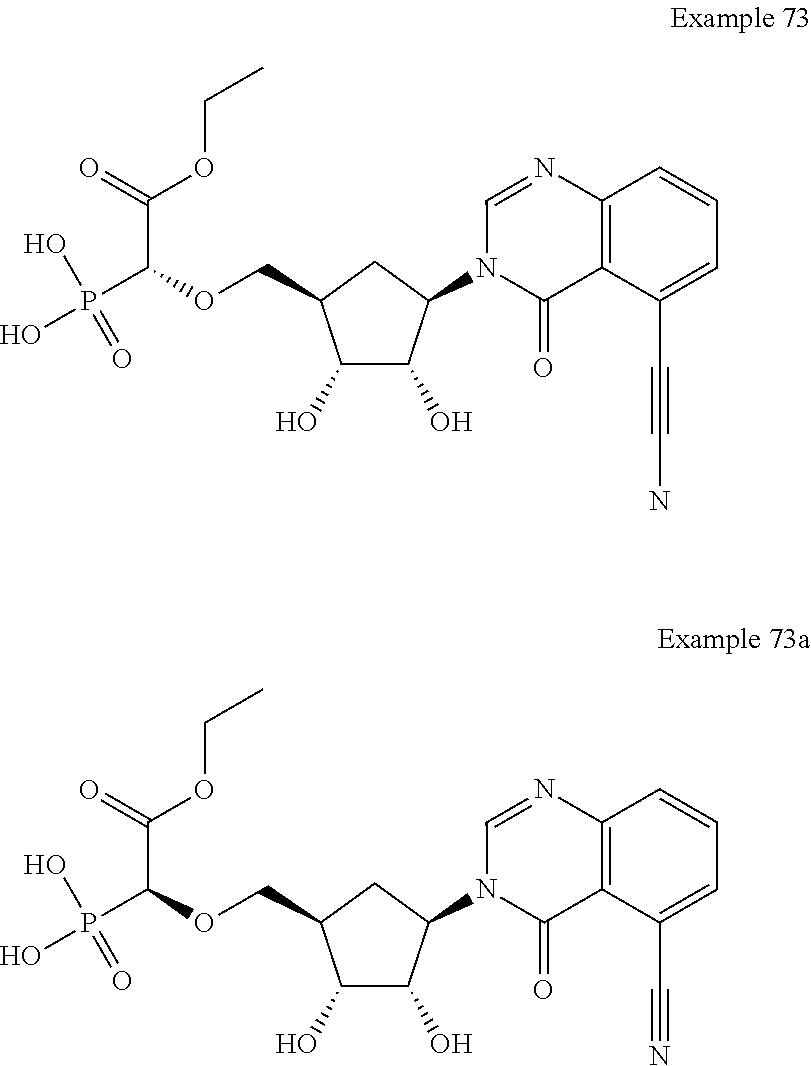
OC1C(O)C(N2C(=O)C3=C(N=C2)C=CC=C3C#CN)CC1COC(P(O)(O)=O)C(OCC)=O.OC1C(O)C(N2C(=O)C3=C(N=C2)C=CC=C3C#N)CC1COC(P(O)(O)=O)C(OCC)=O
